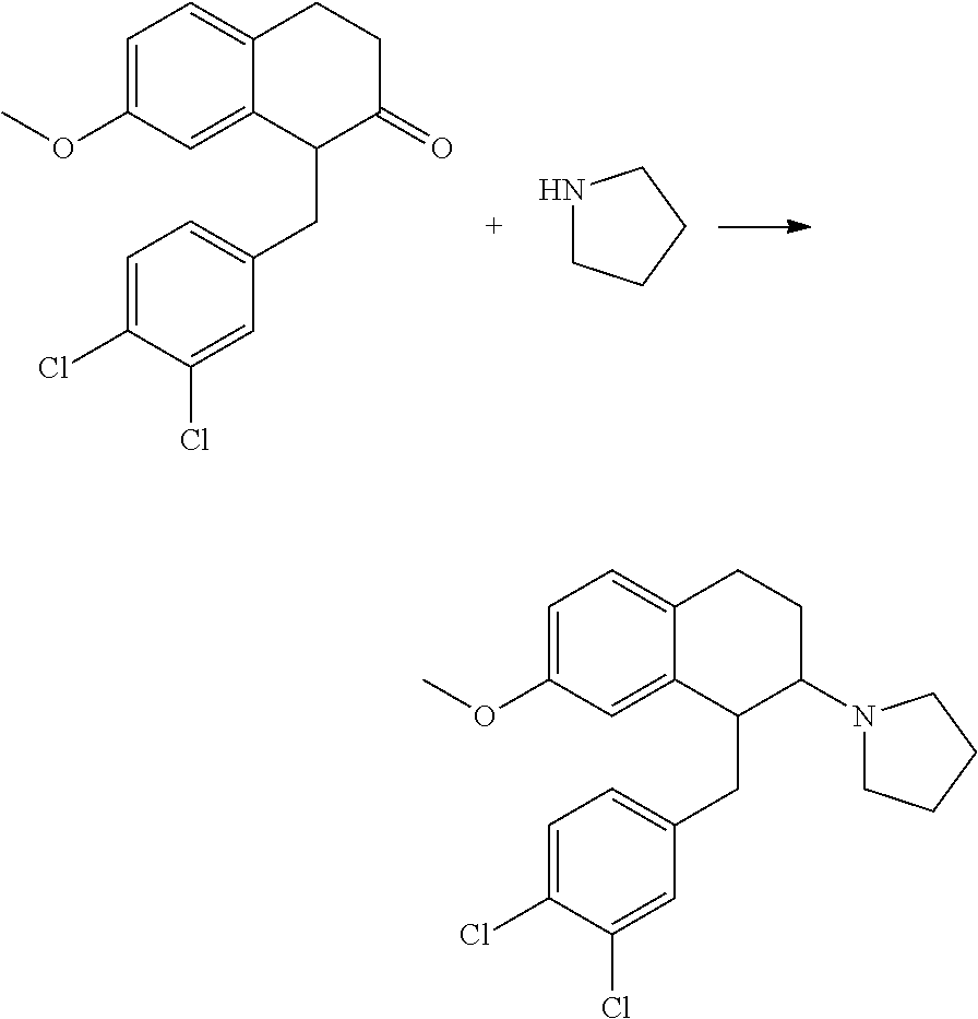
O(C1=CC=C2C(=C1)C(CC1=CC=C(Cl)C(Cl)=C1)C(N1CCCC1)CC2)C.O(C1=CC=C2C(=C1)C(CC1=CC=C(Cl)C(Cl)=C1)C(=O)CC2)C.N1CCCC1
